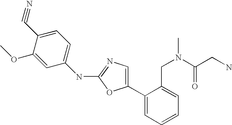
C1(C2=CN=C(NC3=CC=C(C#N)C(OC)=C3)O2)=CC=CC=C1CN(C(CN)=O)C
